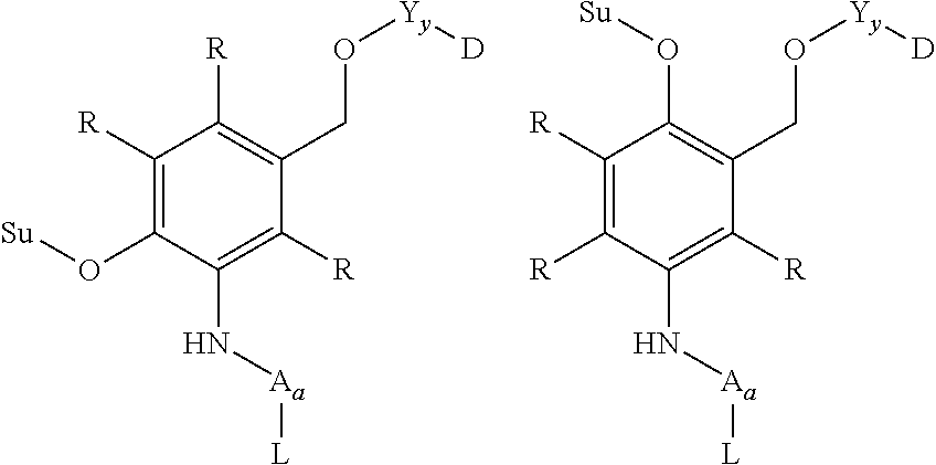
C1([R])=C(O[Su])C(N[Aa][L])=C([R])C(CO[Yy][D])=C1[R].C1([R])=C([R])C(N[Aa][L])=C([R])C(CO[Yy][D])=C1O[Su]
